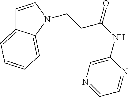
C1=CN(CCC(NC2=CN=CC=N2)=O)C2=CC=CC=C12
